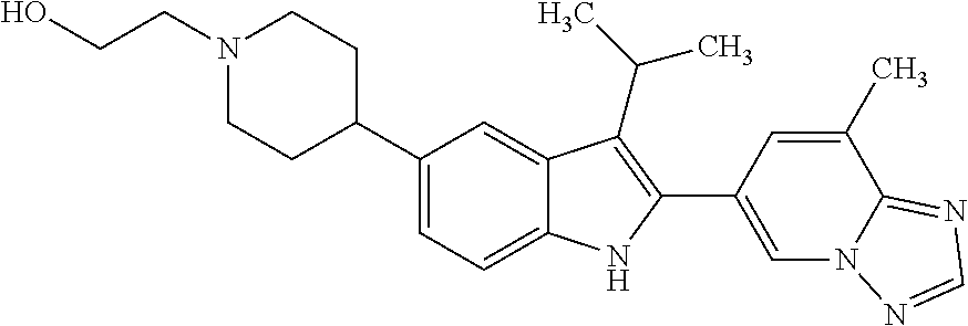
N1(CCO)CCC(C2=CC=C3C(=C2)C(C(C)C)=C(C2=CN4C(=NC=N4)C(C)=C2)N3)CC1
